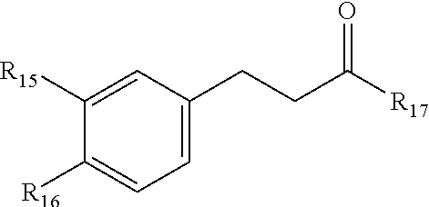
O=C([R17])CCC1=CC=C([R16])C([R15])=C1
